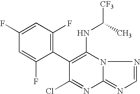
C1(F)=CC(F)=C(C2=C(NC([CF3])C)N3C(=NC=N3)N=C2Cl)C(F)=C1
